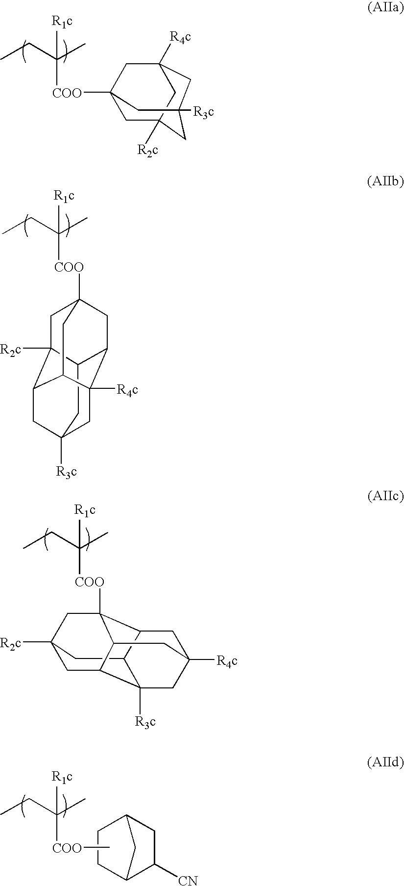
C12C([CN])CC(C1)CC2.C[COO]C(C)(CC)[R1c].[COO](C(C)(CC)[R1c])C12CC3([R2c])CC([R4c])(C1)CC([R3c])(C3)C2.[COO](C(C)(CC)[R1c])C12CC3([R2c])C4CC5([R3c])CC([R4c])(C4C1)C(C2)C3C5.[COO](C(C)(CC)[R1c])C12C3C4CC([R2c])(CC5C4([R3c])CC([R4c])(C3)CC51)C2
